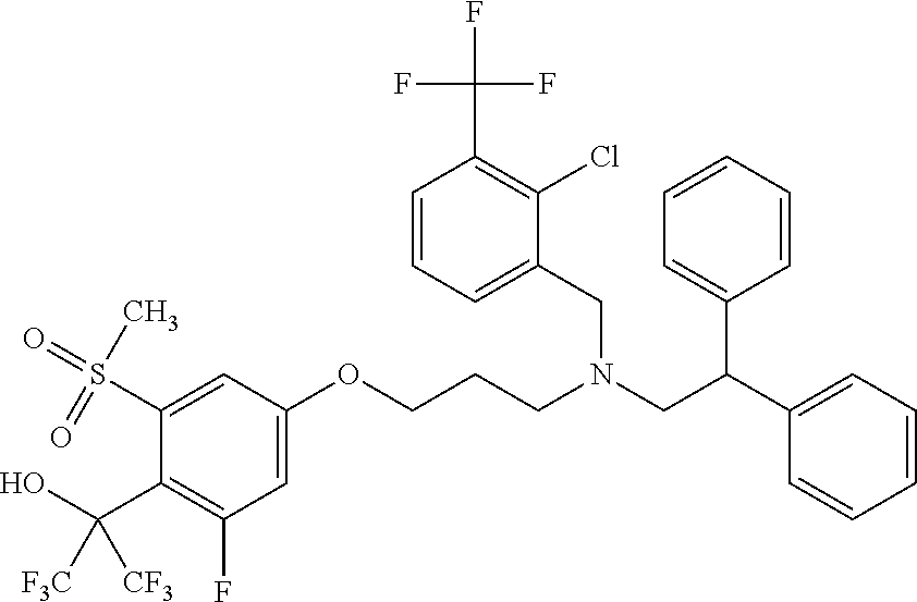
C1=CC=CC(C(C2=CC=CC=C2)CN(CC2=CC=CC(C(F)(F)F)=C2Cl)CCCOC2=CC(F)=C(C(O)([F3C])[CF3])C(S(=O)(C)=O)=C2)=C1
